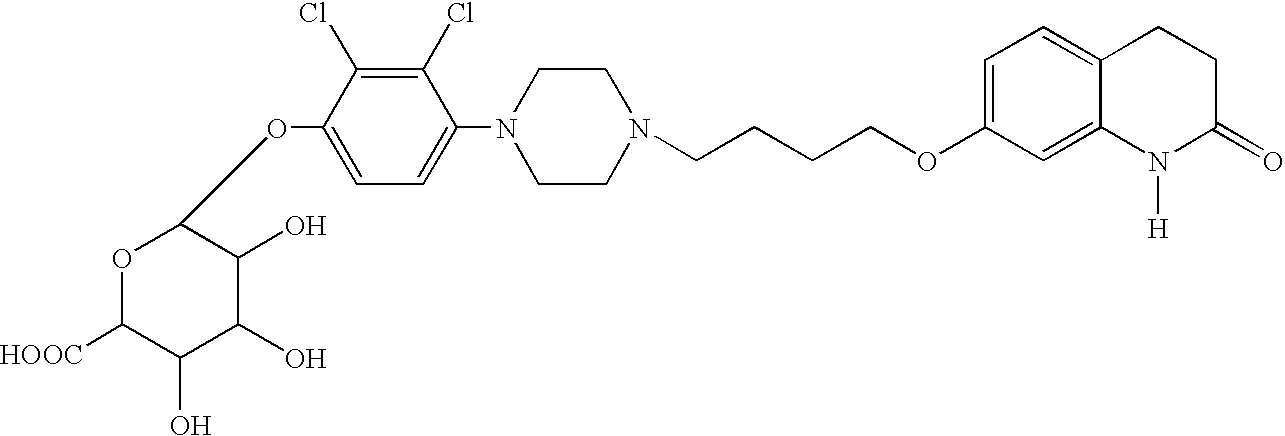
C1(Cl)=C(Cl)C(N2CCN(CCCCOC3=CC=C4C(=C3)N([H])C(=O)CC4)CC2)=CC=C1OC1OC([HOOC])C(O)C(O)C1O
